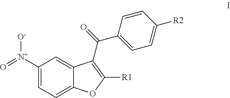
C1([N+](=O)[O-])=CC=C2C(=C1)C(C(=O)C1=CC=C([R2])C=C1)=C([R1])O2
